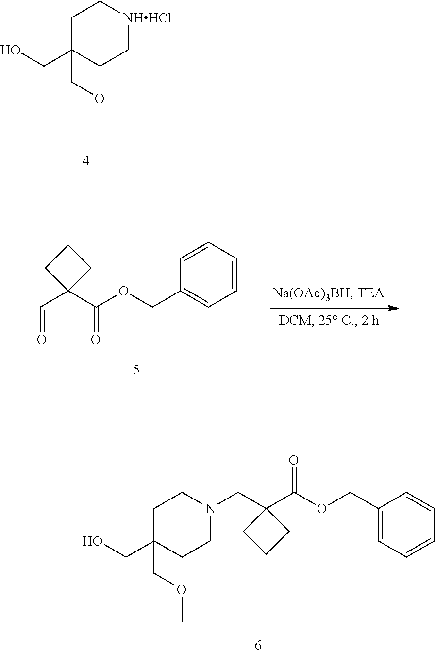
C1C(CO)(COC)CC[NHHCl]C1.C1=CC=CC(COC(C2(C=O)CCC2)=O)=C1.C1(COC(C2(CN3CCC(CO)(COC)CC3)CCC2)=O)=CC=CC=C1
